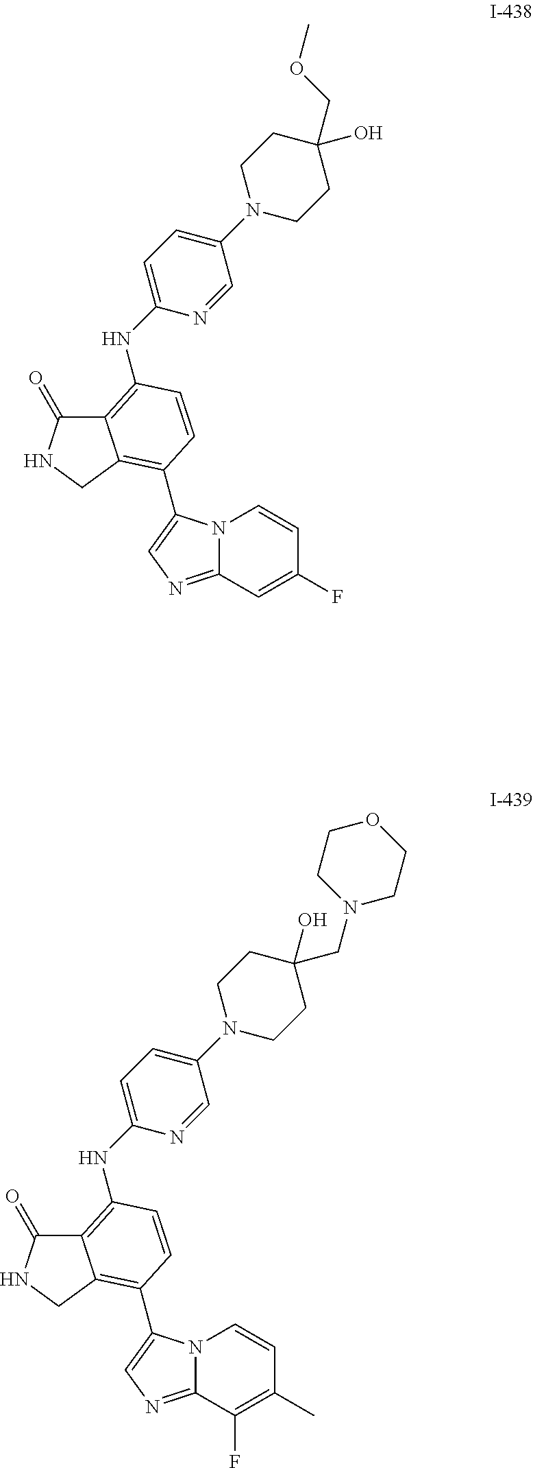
C12=C(NC3=CC=C(N4CCC(O)(CN5CCOCC5)CC4)C=N3)C=CC(C3=CN=C4N3C=CC(C)=C4F)=C1CNC2=O.C12=C(NC3=CC=C(N4CCC(O)(COC)CC4)C=N3)C=CC(C3=CN=C4N3C=CC(F)=C4)=C1CNC2=O
